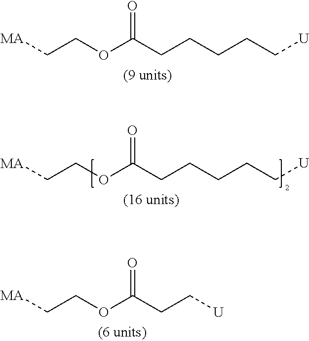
[MA]CCOC(CCCCC[U])=O.[MA]CCOC(CC[U])=O.[MA]CCOC(CCCCC[U])=O
